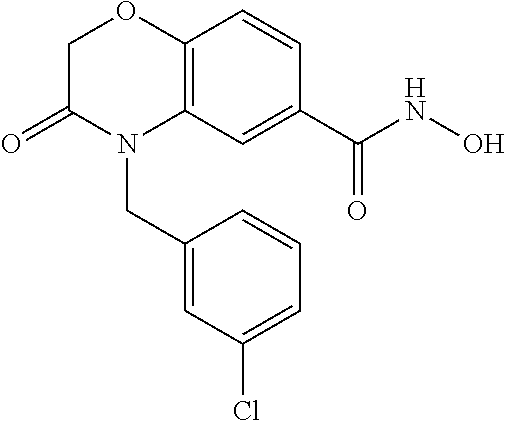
C1C(=O)N(CC2=CC(Cl)=CC=C2)C2=C(O1)C=CC(C(NO)=O)=C2
